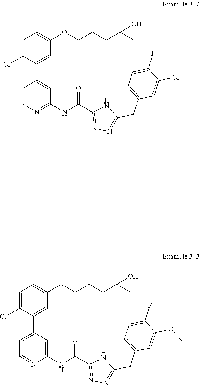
C1=CN=C(NC(=O)C2=NN=C(CC3=CC=C(F)C(Cl)=C3)N2)C=C1C1=CC(OCCCC(C)(C)O)=CC=C1Cl.C1=C(C2=CC(OCCCC(C)(C)O)=CC=C2Cl)C=C(NC(=O)C2=NN=C(CC3=CC=C(F)C(OC)=C3)N2)N=C1
